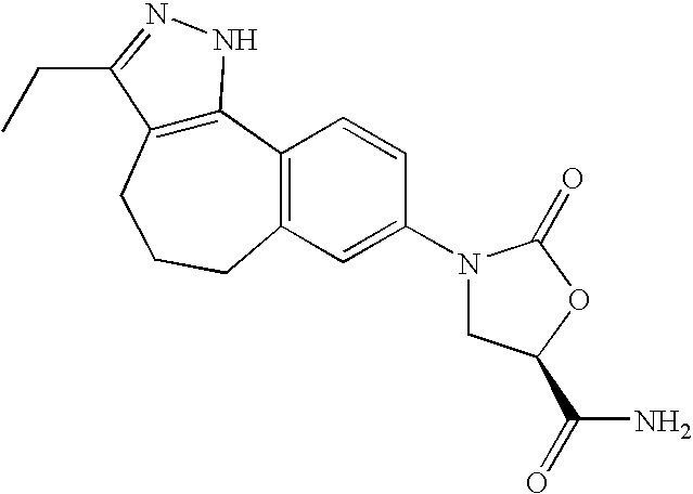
C12=C(CCCC3=C1C=CC(N1CC(C(N)=O)OC1=O)=C3)C(CC)=NN2
